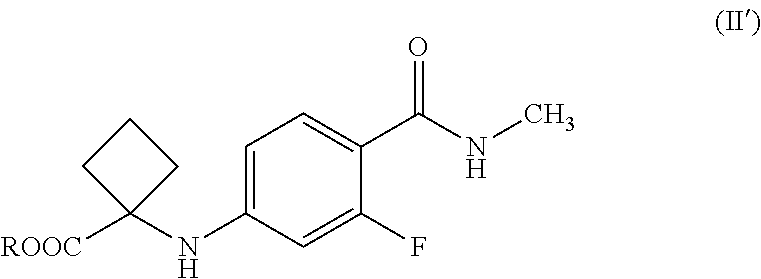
[ROOC]C1(NC2=CC=C(C(NC)=O)C(F)=C2)CCC1
